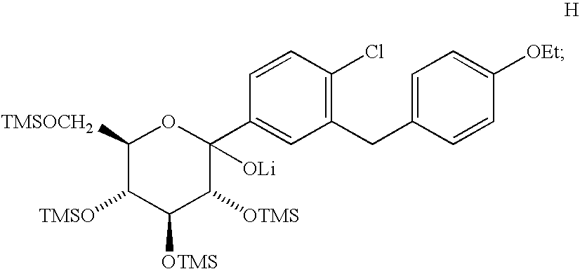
C1([TMSOCH2])C([TMSO])C([OTMS])C([OTMS])C(C2=CC(CC3=CC=C([OEt])C=C3)=C(Cl)C=C2)([OLi])O1
